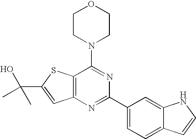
C1CN(C2=NC(C3=CC=C4C(=C3)NC=C4)=NC3=C2SC(C(O)(C)C)=C3)CCO1
